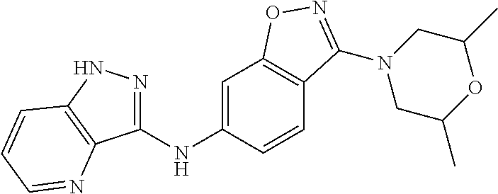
C1(NC2=CC3=C(C=C2)C(N2CC(C)OC(C)C2)=NO3)=NNC2=C1N=CC=C2
